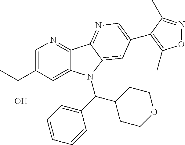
C1=C(C(C)(O)C)C=C2C(=N1)C1=NC=C(C3=C(C)ON=C3C)C=C1N2C(C1=CC=CC=C1)C1CCOCC1
